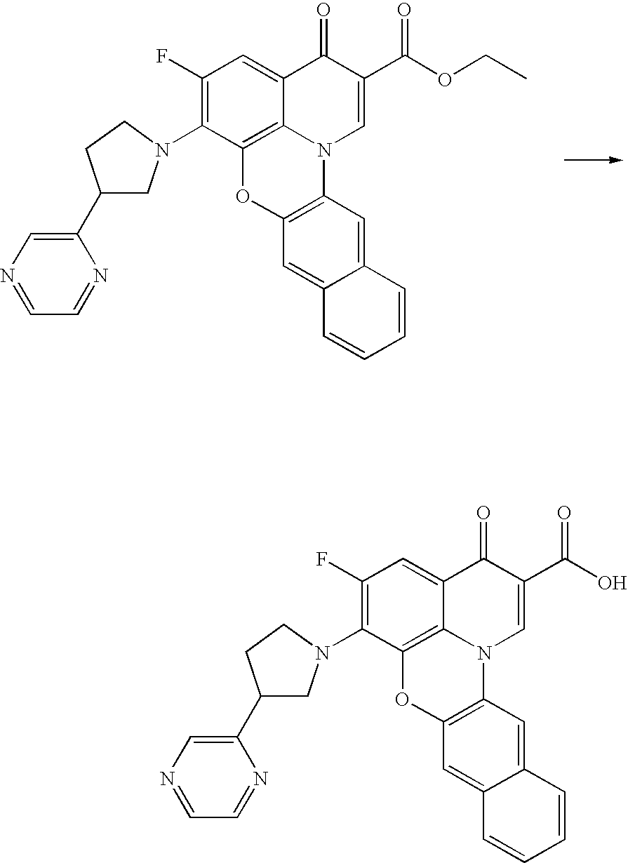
C1(F)=C(N2CC(C3=CN=CC=N3)CC2)C2=C3C(=C1)C(=O)C(C(OCC)=O)=CN3C1=C(O2)C=C2C(=C1)C=CC=C2.C1(F)=C(N2CC(C3=CN=CC=N3)CC2)C2=C3C(=C1)C(=O)C(C(O)=O)=CN3C1=C(O2)C=C2C(=C1)C=CC=C2
